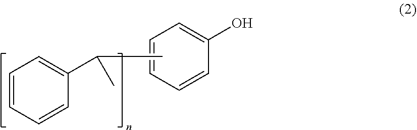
C1=CC(O)=CC=C1.CC(C1=CC=CC=C1)C
